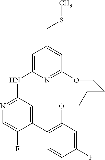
C1=C2N=C(C=C1CSC)OCCCCOC1=C(C3=CC(=NC=C3F)N2)C=CC(F)=C1
